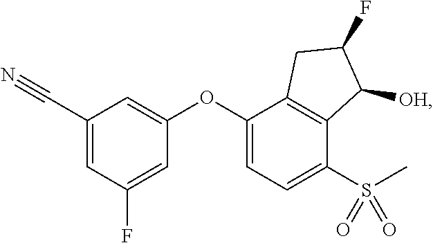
C1(C#N)=CC(F)=CC(OC2=CC=C(S(C)(=O)=O)C3=C2CC(F)C3[OH])=C1
